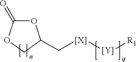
O1C(=O)OCC1C[[X]][Y][R1]
